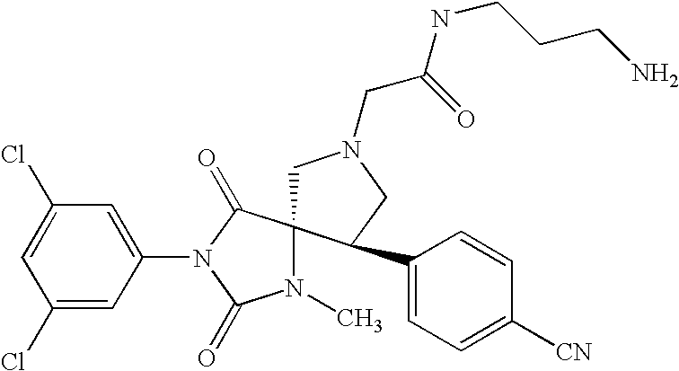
C1=C(Cl)C=C(N2C(=O)C3(N(C)C2=O)CN(CC(NCCCN)=O)CC3C2=CC=C([CN])C=C2)C=C1Cl
